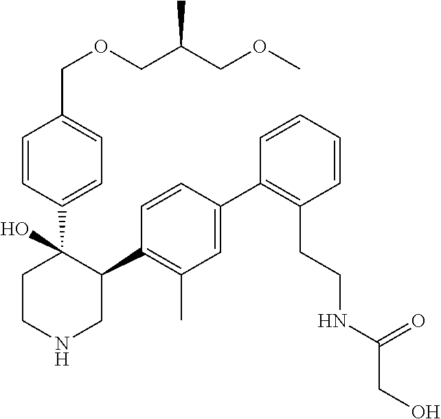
C1=CC(C2(O)CCNCC2C2=C(C)C=C(C3=C(CCNC(CO)=O)C=CC=C3)C=C2)=CC=C1COCC(COC)C
